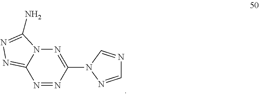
N12C(=NN=C1N)N=NC(N1N=CN=C1)=N2
